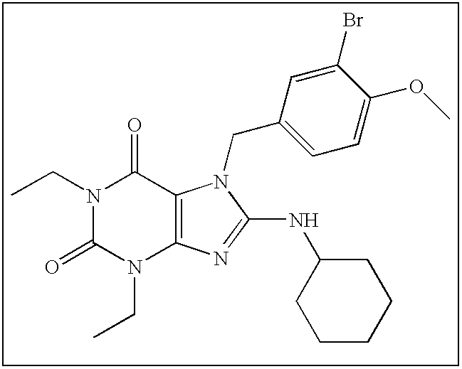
CCN1C(=O)N(CC)C2=C(C1=O)N(CC1=CC=C(OC)C(Br)=C1)C(NC1CCCCC1)=N2
